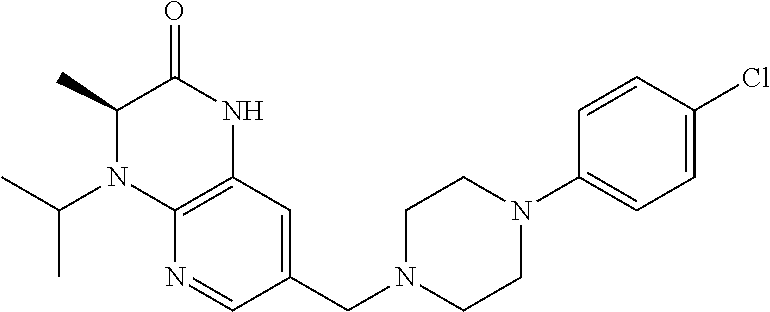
C1=CC(Cl)=CC=C1N1CCN(CC2=CC3=C(N=C2)N(C(C)C)C(C)C(=O)N3)CC1
